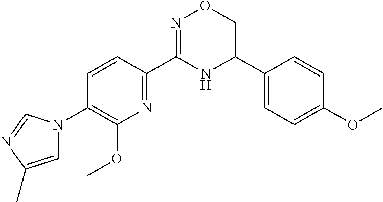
C1=CC(C2=NOCC(C3=CC=C(OC)C=C3)N2)=NC(OC)=C1N1C=C(C)N=C1
